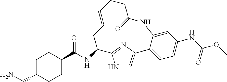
C1(C(NC2C3=NC(=CN3)C3=CC=C(NC(OC)=O)C=C3NC(=O)CCC=CC2)=O)CCC(CN)CC1
